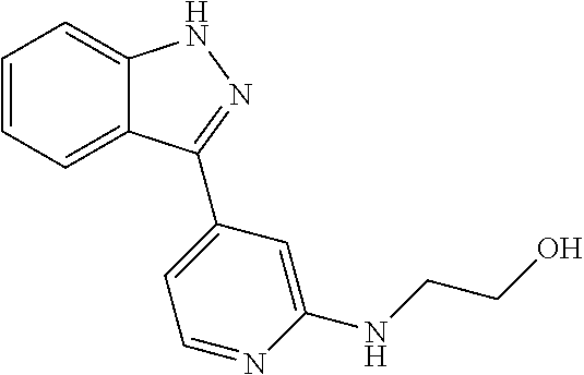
C1=CC=C2C(=C1)NN=C2C1=CC=NC(NCCO)=C1
